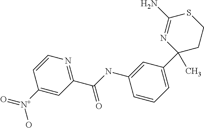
C1=CC(NC(C2=NC=CC([N+](=O)O)=C2)=O)=CC(C2(C)CCSC(N)=N2)=C1
